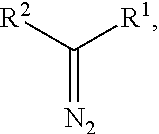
C(=[N2])([R2])[R1]
